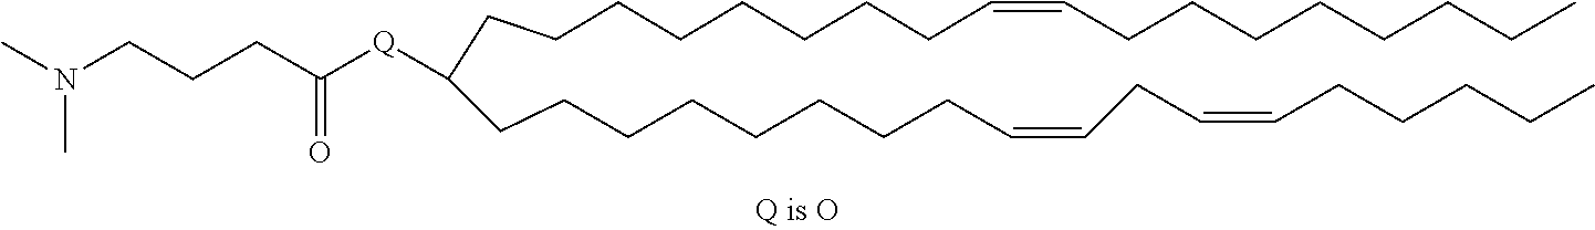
C(CCCCCCCC=CCCCCCCCC)C(CCCCCCCCC=CCC=CCCCCC)[Q]C(CCCN(C)C)=O
